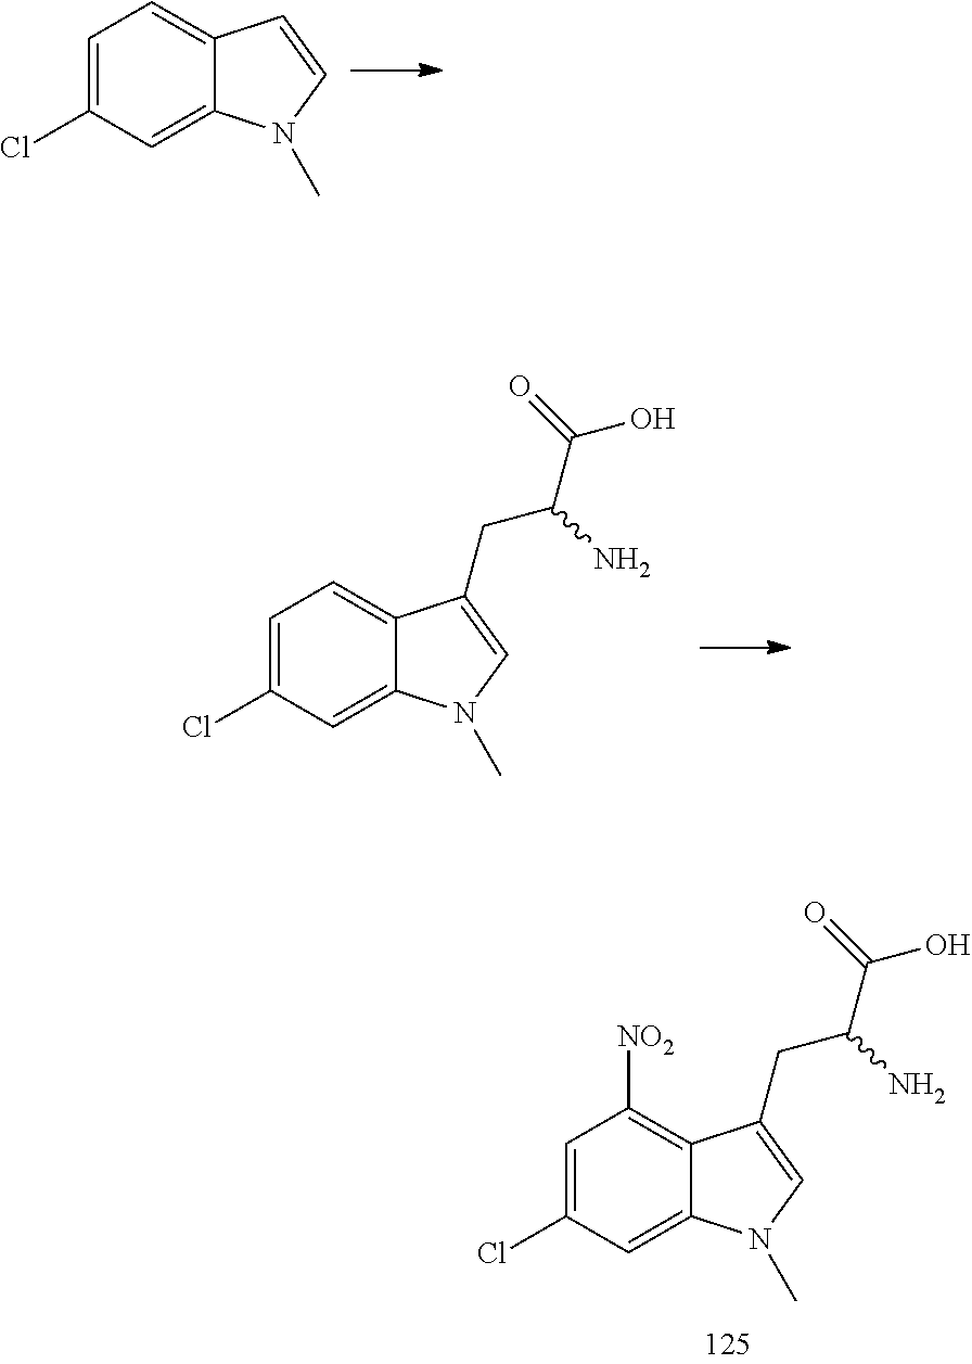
C1=C(Cl)C=C2C(=C1)C=CN2C.C1=C(Cl)C=C2C(=C1)C(CC(C(=O)O)N)=CN2C.C1=C(Cl)C=C2C(=C1[NO2])C(CC(C(=O)O)N)=CN2C
